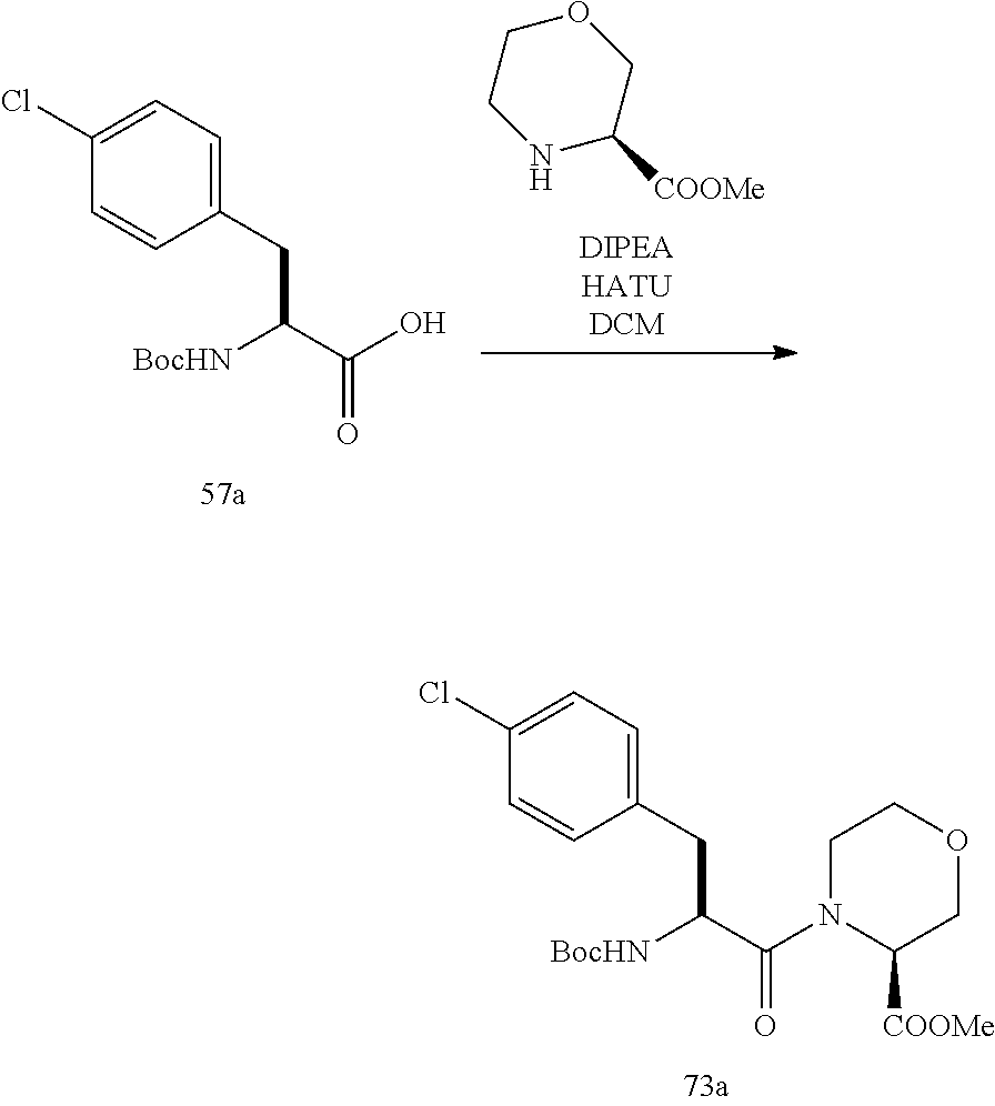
C1(Cl)=CC=C(CC(C(N2C([COOMe])COCC2)=O)[BocHN])C=C1.C1(Cl)=CC=C(CC(C(O)=O)[BocHN])C=C1.N1C([COOMe])COCC1
